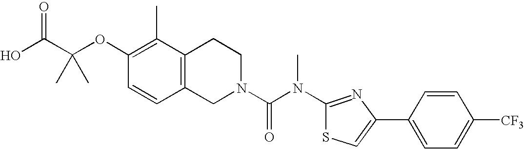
C1(OC(C(O)=O)(C)C)=C(C)C2=C(C=C1)CN(C(N(C1=NC(C3=CC=C([CF3])C=C3)=CS1)C)=O)CC2
